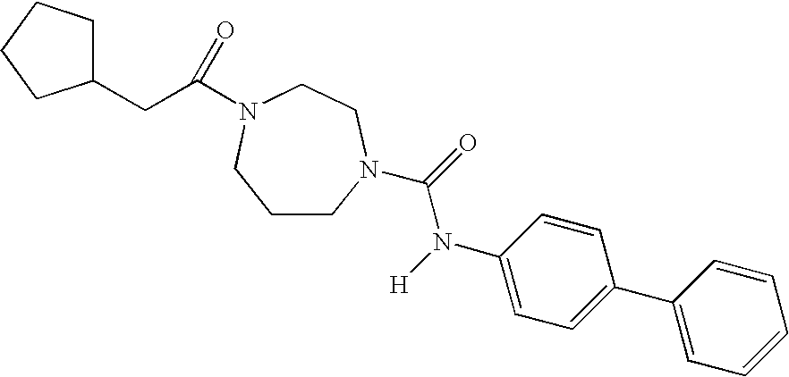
C1CN(C(=O)N([H])C2=CC=C(C3=CC=CC=C3)C=C2)CCN(C(CC2CCCC2)=O)C1
